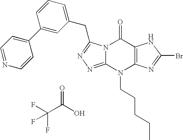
N12C(=NN=C1CC1=CC=CC(C3=CC=NC=C3)=C1)N(CCCCC)C1=C(C2=O)NC(Br)=N1.FC(C(O)=O)(F)F
